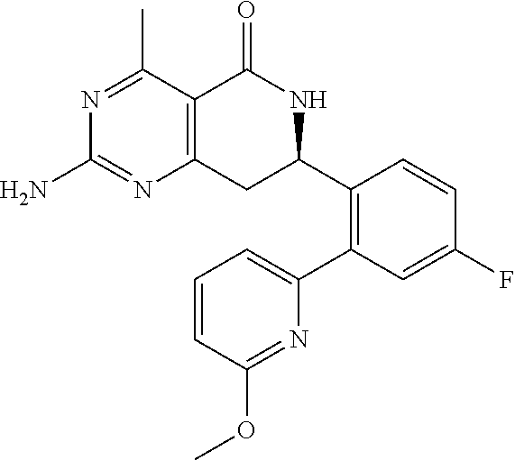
C1(N)=NC2=C(C(C)=N1)C(=O)NC(C1=C(C3=CC=CC(OC)=N3)C=C(F)C=C1)C2
